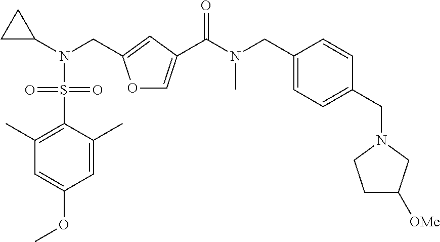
C(N(C(=O)C1=COC(CN(C2CC2)S(C2=C(C)C=C(OC)C=C2C)(=O)=O)=C1)C)C1=CC=C(CN2CCC([OMe])C2)C=C1
